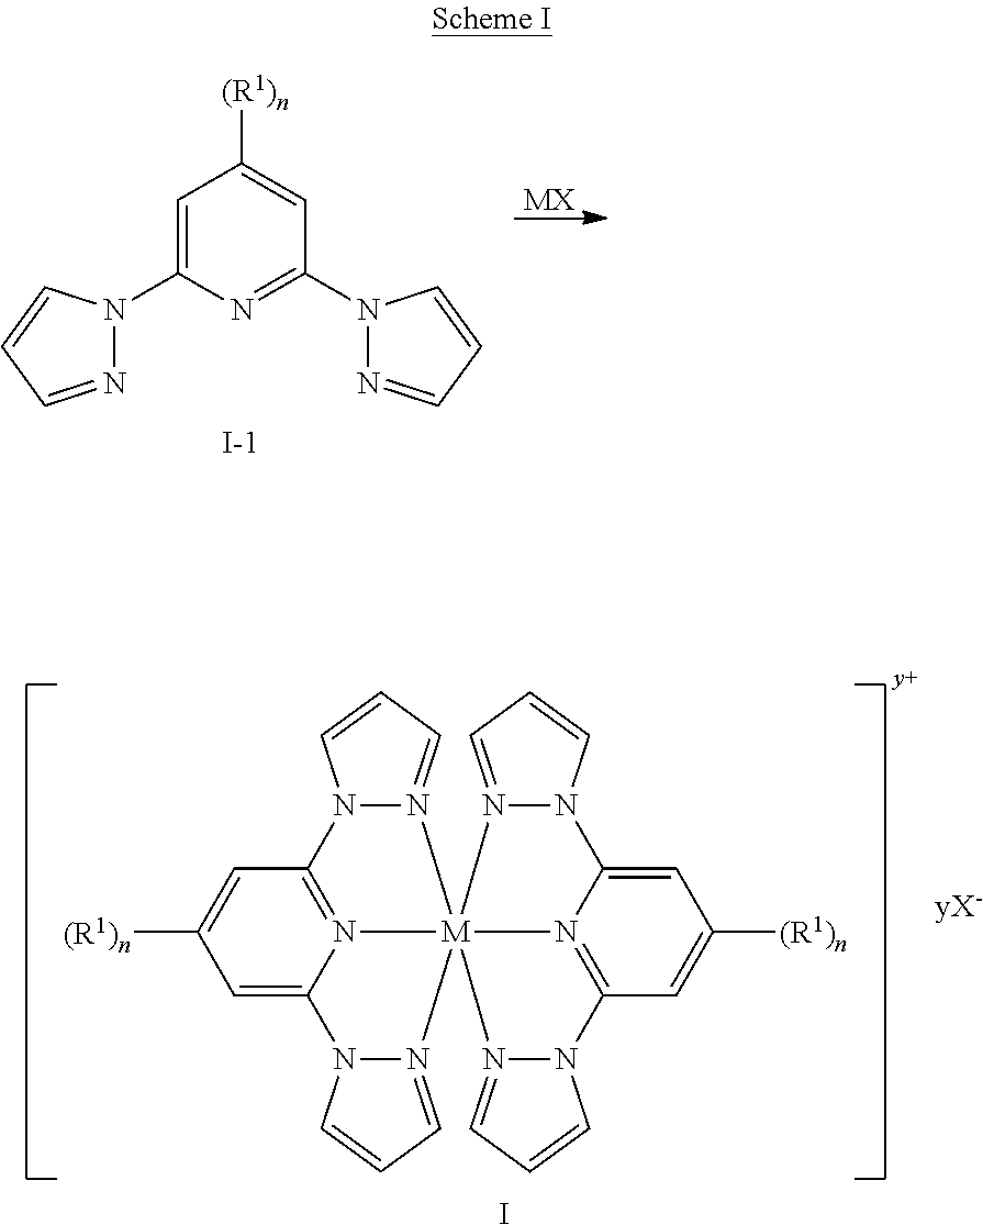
[MX].C1=C(N2N=CC=C2)N=C(N2N=CC=C2)C=C1[(R1)n].[I-].C1=C2N3=C(C=C1[(R1)n])N1N(=CC=C1)[M]314(N3=CC=CN23)N2=C(C=C([(R1)n])C=C2N2N1=CC=C2)N1N4=CC=C1.I
